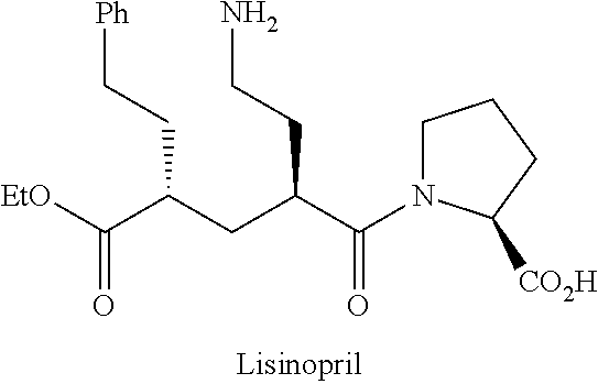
C1N(C(C(CC(C([EtO])=O)CC[Ph])CCN)=O)C([CO2H])CC1
